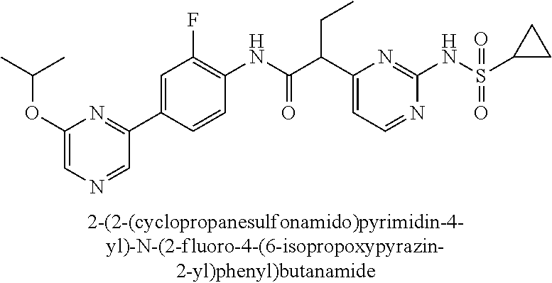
C1(NC(=O)C(C2=CC=NC(NS(=O)(=O)C3CC3)=N2)CC)=C(F)C=C(C2=NC(OC(C)C)=CN=C2)C=C1
